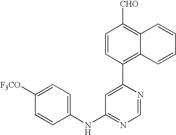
C1(NC2=NC=NC(C3=C4C(=C([CHO])C=C3)C=CC=C4)=C2)=CC=C([F3CO])C=C1
